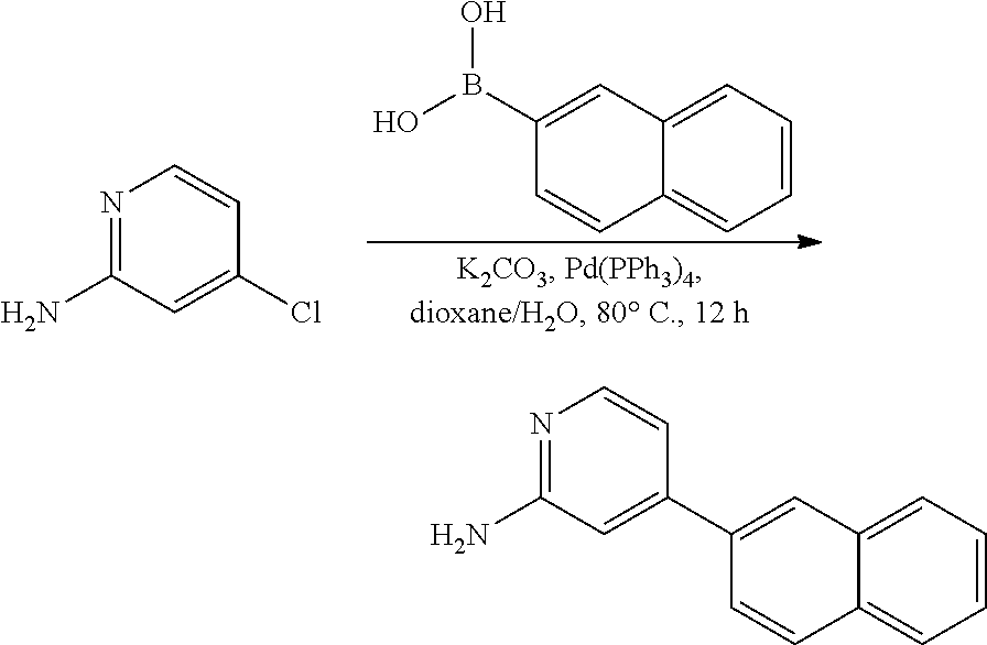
N1=C(N)C=C(Cl)C=C1.C1=CC=C2C(=C1)C=CC(B(O)O)=C2.N1=C(N)C=C(C2=CC3=CC=CC=C3C=C2)C=C1
